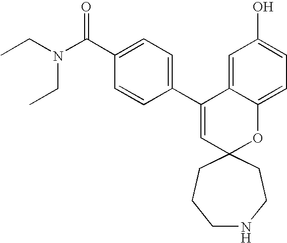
CCN(CC)C(C1=CC=C(C2=CC3(OC4=CC=C(O)C=C24)CCNCCC3)C=C1)=O
